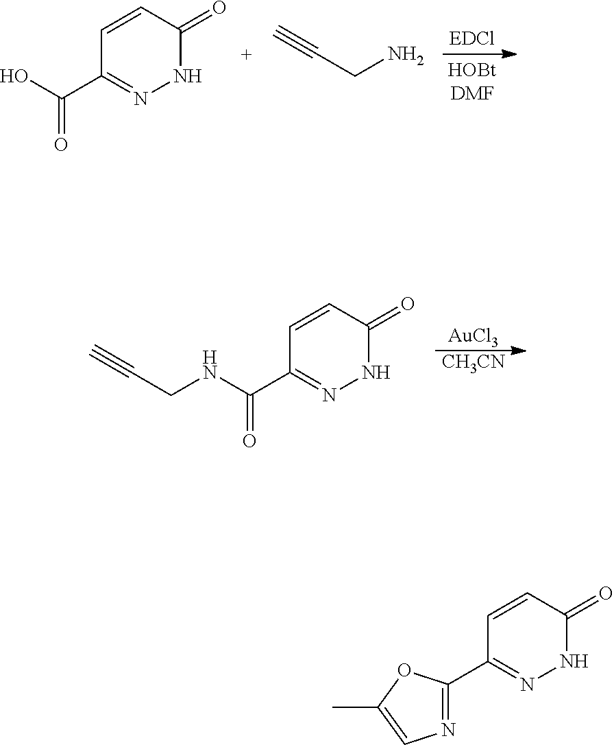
C1=CC(=O)NN=C1C(O)=O.C(CN)#C.C1=CC(=O)NN=C1C(NCC#C)=O.[AuCl3].[CH3CN].C1=CC(=O)NN=C1C1=NC=C(C)O1
